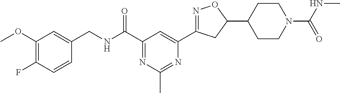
C1(CNC(C2=NC(C)=NC(C3=NOC(C4CCN(C(NC)=O)CC4)C3)=C2)=O)=CC(OC)=C(F)C=C1
